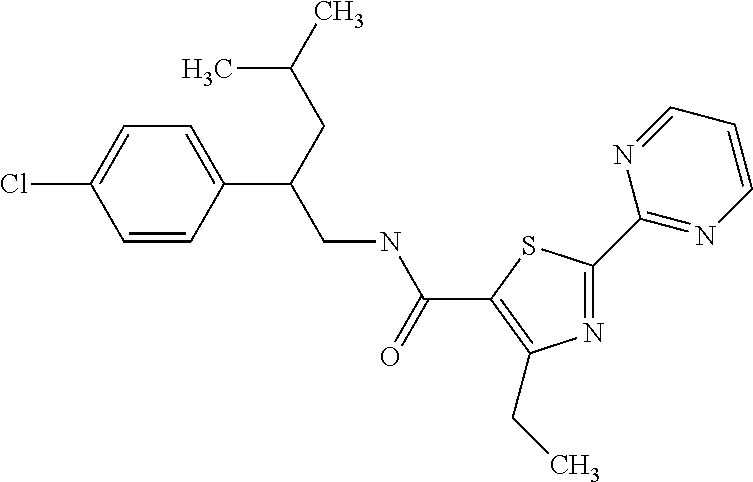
N1=C(C2=NC=CC=N2)SC(C(NCC(CC(C)C)C2=CC=C(Cl)C=C2)=O)=C1CC
